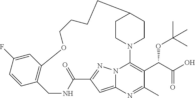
C1CN2CCC1CCCCOC1=C(CNC(=O)C3=NN4C2=C(C(C(=O)O)OC(C)(C)C)C(C)=NC4=C3)C=CC(F)=C1
